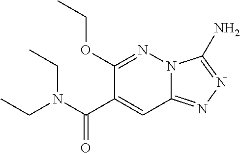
C1(OCC)=NN2C(=NN=C2N)C=C1C(N(CC)CC)=O
